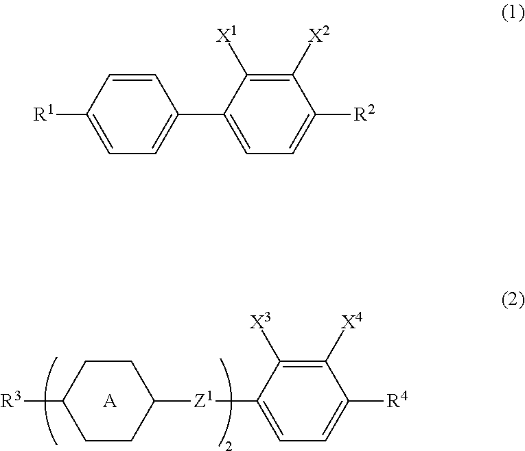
C1CC([Z1]C2=CC=C([R4])C([X4])=C2[X3])CCC1[R3].[A].C1=CC([R1])=CC=C1C1=CC=C([R2])C([X2])=C1[X1]
